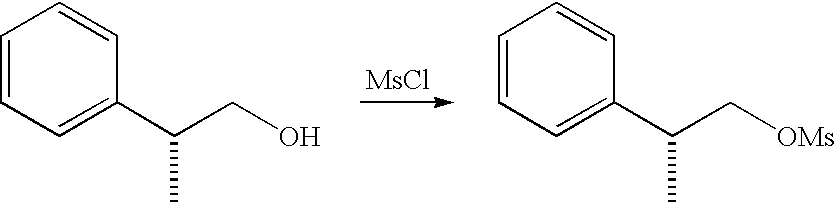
C1=CC=C(C(CO)C)C=C1.[MsCl].C1=CC=C(C(C[OMs])C)C=C1
